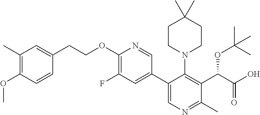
O(C1=C(F)C=C(C2=CN=C(C)C(C(C(O)=O)OC(C)(C)C)=C2N2CCC(C)(C)CC2)C=N1)CCC1=CC(C)=C(OC)C=C1
